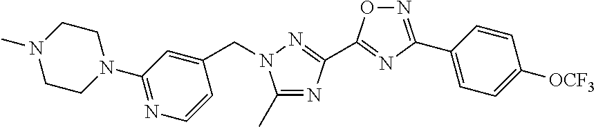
C(C1=CC(N2CCN(C)CC2)=NC=C1)N1C(C)=NC(C2=NC(C3=CC=C([OCF3])C=C3)=NO2)=N1
